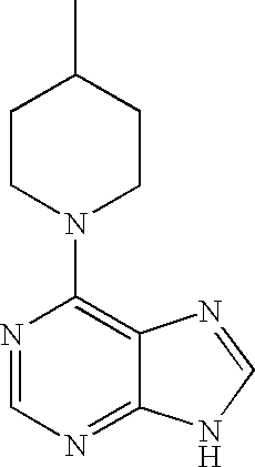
N1=CN=C2C(=C1N1CCC(C)CC1)N=CN2
